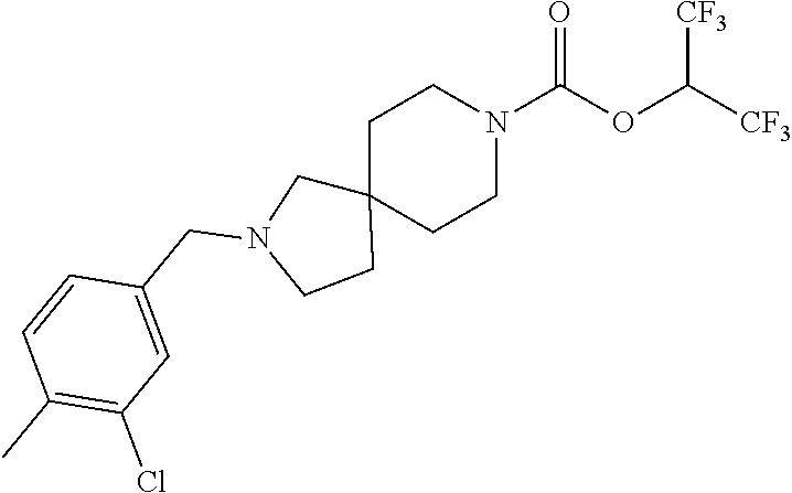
[CF3]C(OC(N1CCC2(CC1)CN(CC1=CC(Cl)=C(C)C=C1)CC2)=O)[CF3]
